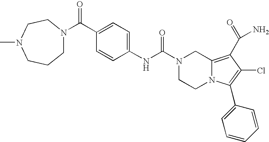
C1(C(=O)N2CCCN(C)CC2)=CC=C(NC(N2CCN3C(=C(C(N)=O)C(Cl)=C3C3=CC=CC=C3)C2)=O)C=C1
